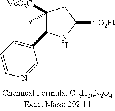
C1([MeO2C])(C)C(C2=CC=CN=C2)NC([CO2Et])C1
